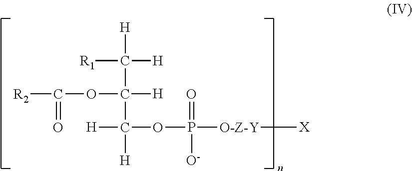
[R2]C(OC([H])(C([H])([H])[R1])C([H])([H])OP([O-Z-Y][X])(=O)[O-])=O
